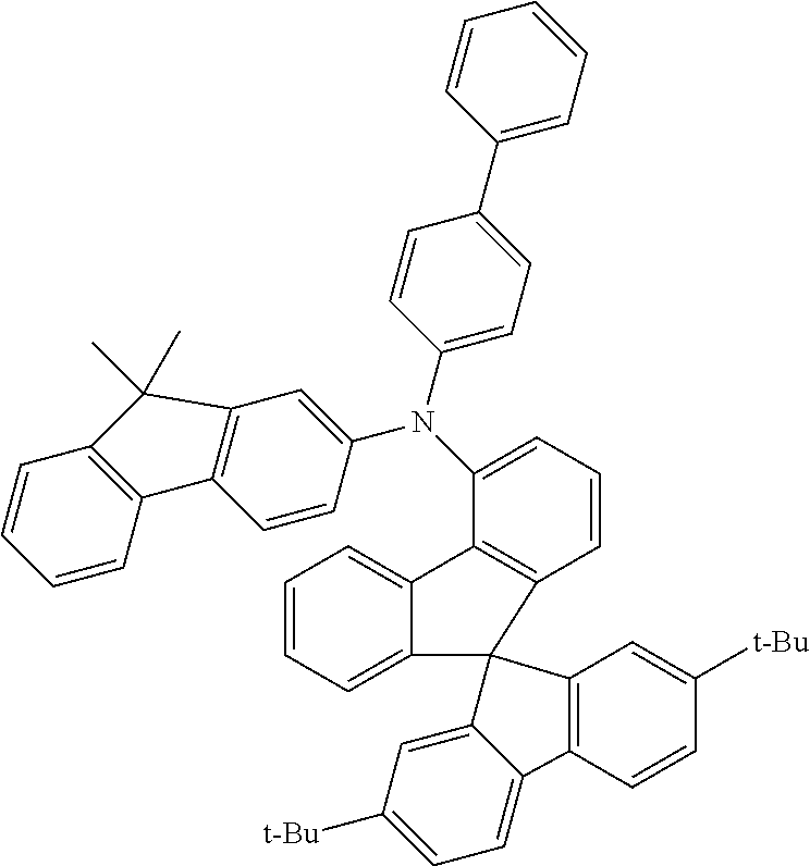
C1=CC2=C(C=C1)C1=C(C=C(N(C3=CC=CC4=C3C3=CC=CC=C3C43C4=CC([t-Bu])=CC=C4C4=C3C=C([t-Bu])C=C4)C3=CC=C(C4=CC=CC=C4)C=C3)C=C1)C2(C)C
